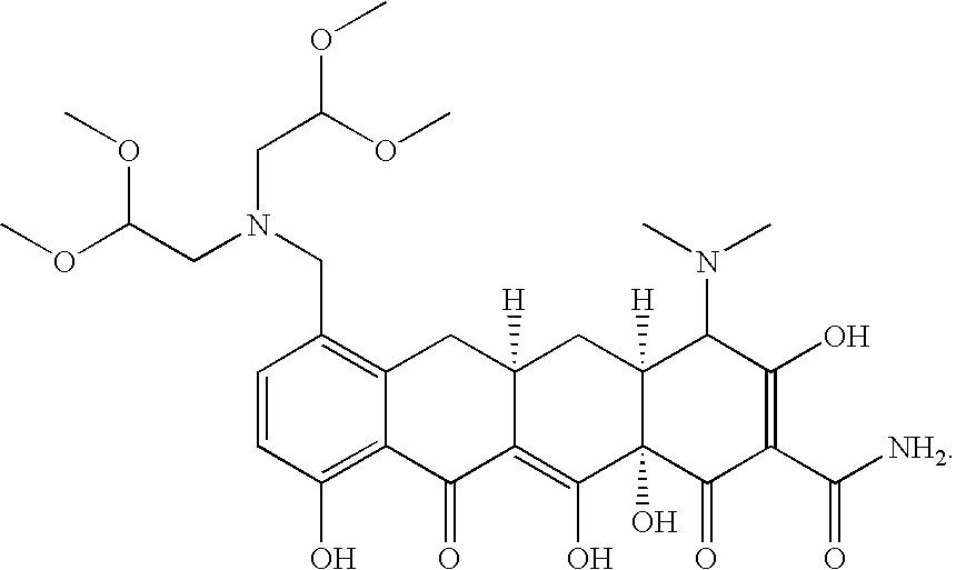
C12=C(O)C=CC(CN(CC(OC)OC)CC(OC)OC)=C1CC1([H])C(=C(O)C3(O)C([H])(C1)C(N(C)C)C(O)=C(C([NH2])=O)C3=O)C2=O
